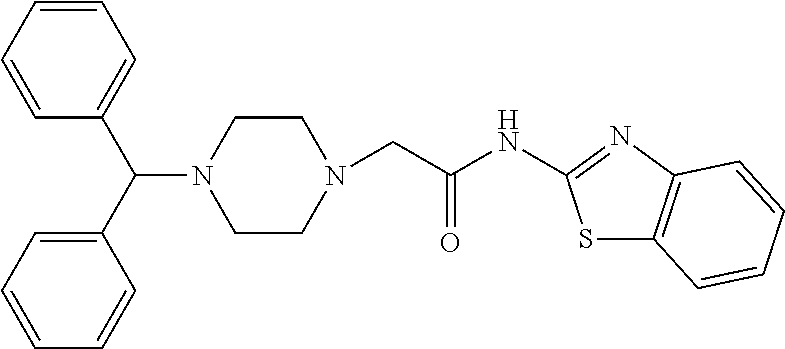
C1CN(CC(NC2=NC3=C(S2)C=CC=C3)=O)CCN1C(C1=CC=CC=C1)C1=CC=CC=C1
